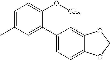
CC1=CC=C(OC)C(C2=CC=C3C(=C2)OCO3)=C1
